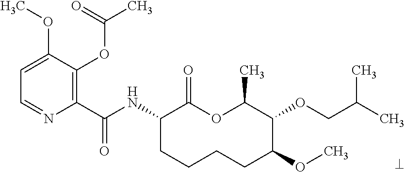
C1(C(NC2CCCCC(OC)C(OCC(C)C)C(C)OC2=O)=O)=C(OC(C)=O)C(OC)=CC=N1
